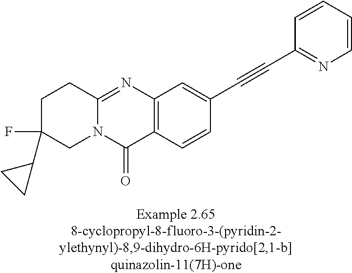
C1C(F)(C2CC2)CN2C(=NC3=C(C2=O)C=CC(C#CC2=NC=CC=C2)=C3)C1
